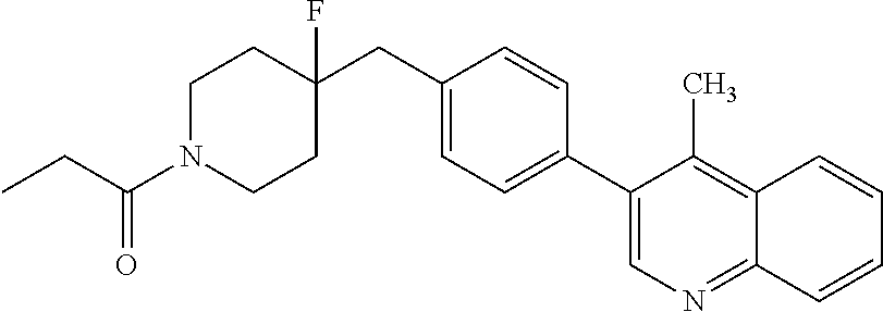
C1(C2=CC=C(CC3(F)CCN(C(CC)=O)CC3)C=C2)=CN=C2C(=C1C)C=CC=C2
